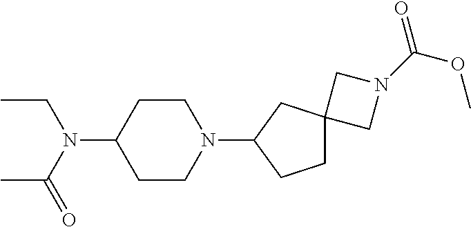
C1CC(N(C(C)=O)CC)CCN1C1CC2(CC1)CN(C(=O)OC)C2
